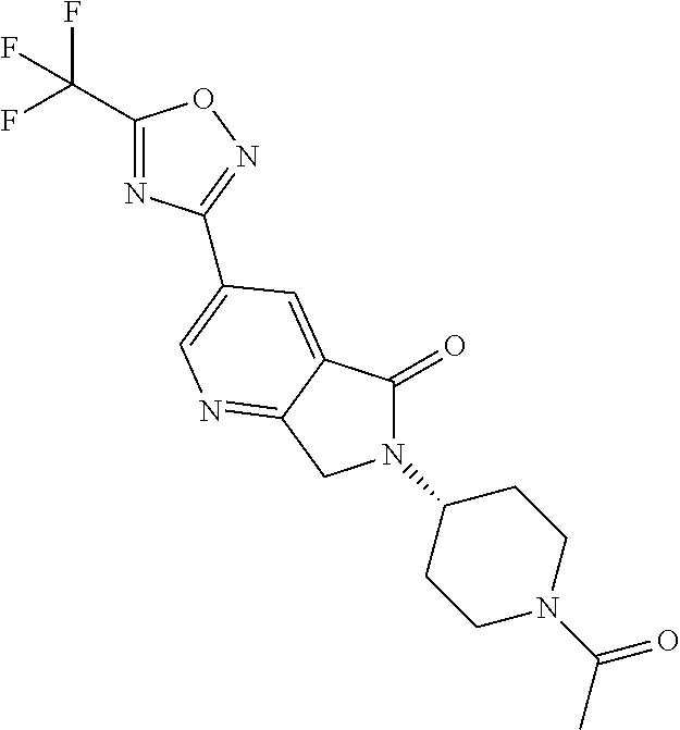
C1(C(F)(F)F)=NC(C2=CN=C3C(=C2)C(=O)N(C2CCN(C(C)=O)CC2)C3)=NO1
